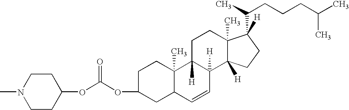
C1(OC(OC2CCN(C)CC2)=O)CC2C(C)(CC1)C1([H])C([H])(C=C2)C2([H])C(C)(CC1)C([H])(C(CCCC(C)C)C)CC2
